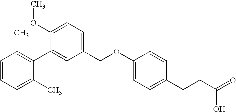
C1(COC2=CC=C(CCC(=O)O)C=C2)=CC=C(OC)C(C2=C(C)C=CC=C2C)=C1
